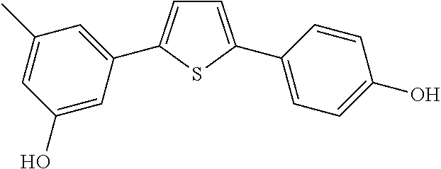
C1=C(C2=CC=C(O)C=C2)SC(C2=CC(C)=CC(O)=C2)=C1
